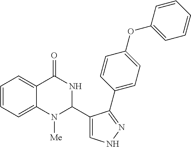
C1=CC=C2C(=C1)C(=O)NC(C1=CNN=C1C1=CC=C(OC3=CC=CC=C3)C=C1)N2[Me]
